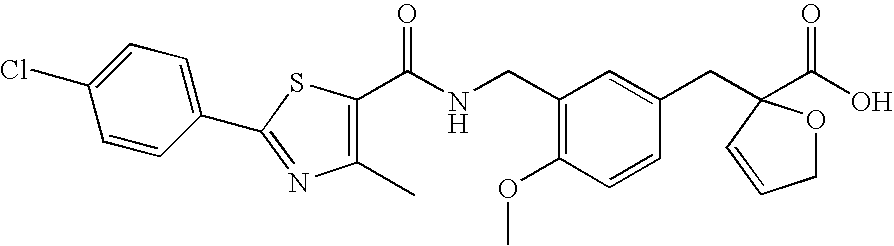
C(NCC1=C(OC)C=CC(CC2(C(O)=O)OCC=C2)=C1)(=O)C1=C(C)N=C(C2=CC=C(Cl)C=C2)S1
